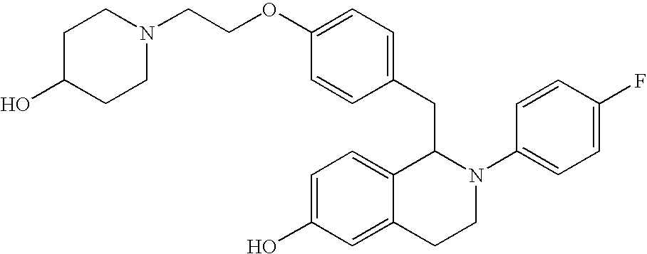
O(C1=CC=C(CC2C3=CC=C(O)C=C3CCN2C2=CC=C(F)C=C2)C=C1)CCN1CCC(O)CC1
